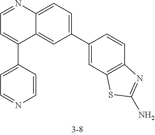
C1(C2=CC3=C(C=C2)N=C(N)S3)=CC=C2C(=C1)C(C1=CC=NC=C1)=CC=N2
